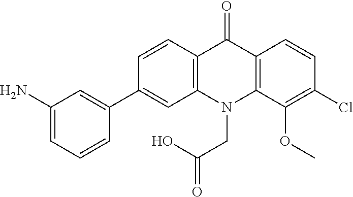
C12=C(N(CC(=O)O)C3=C(C1=O)C=CC(Cl)=C3OC)C=C(C1=CC(N)=CC=C1)C=C2
